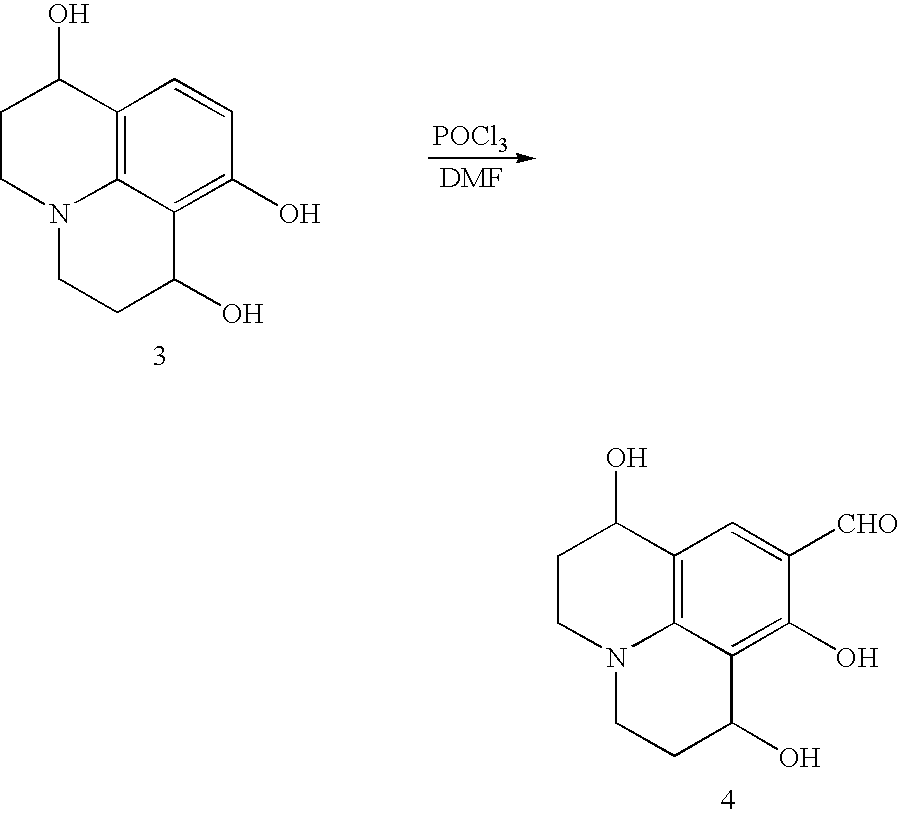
C1CN2C3=C(C1O)C=CC(O)=C3C(O)CC2.[POCl3].C1CN2C3=C(C1O)C=C([CHO])C(O)=C3C(O)CC2
